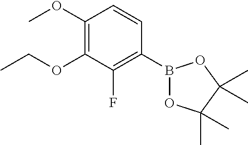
B1(C2=C(F)C(OCC)=C(OC)C=C2)OC(C)(C)C(C)(C)O1
